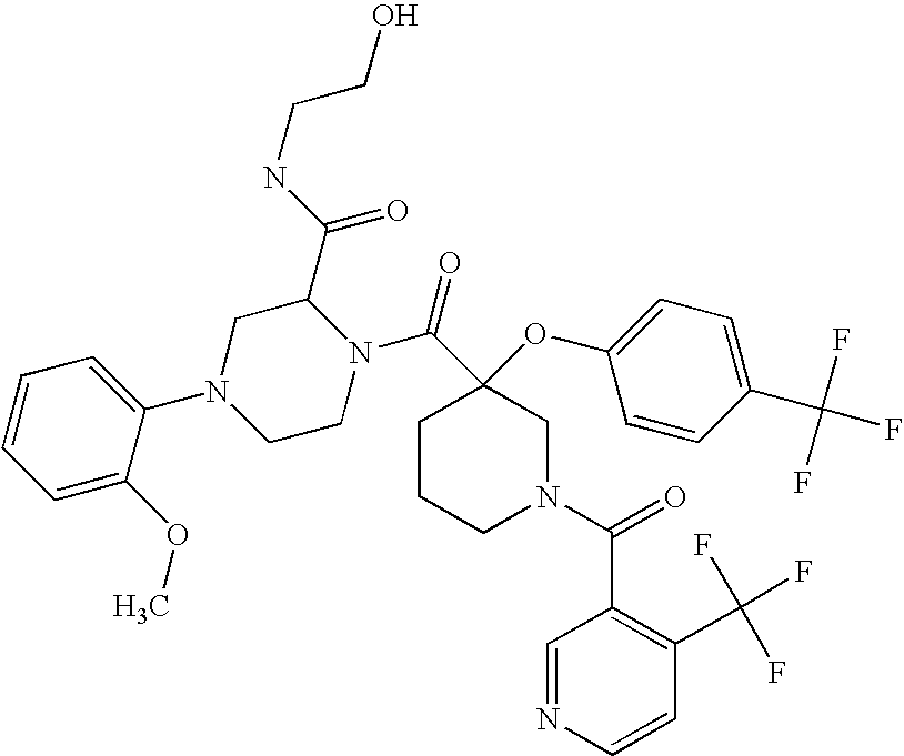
N1(C2=CC=CC=C2OC)CCN(C(C2(OC3=CC=C(C(F)(F)F)C=C3)CCCN(C(=O)C3=C(C(F)(F)F)C=CN=C3)C2)=O)C(C(NCCO)=O)C1
